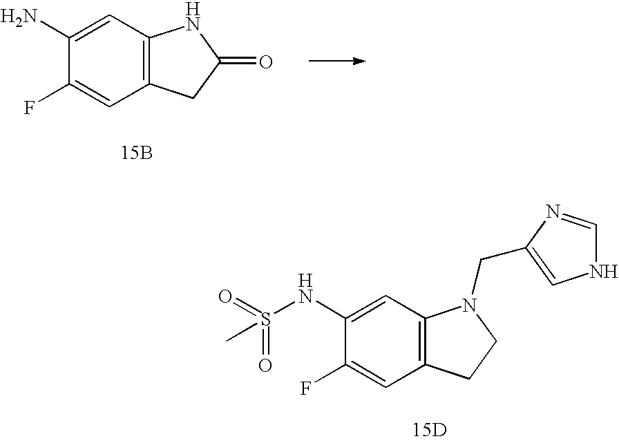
C1(N)=CC2=C(C=C1F)CC(=O)N2.[15B].[15D].O=S(NC1=CC2=C(C=C1F)CCN2CC1=CNC=N1)(=O)C
